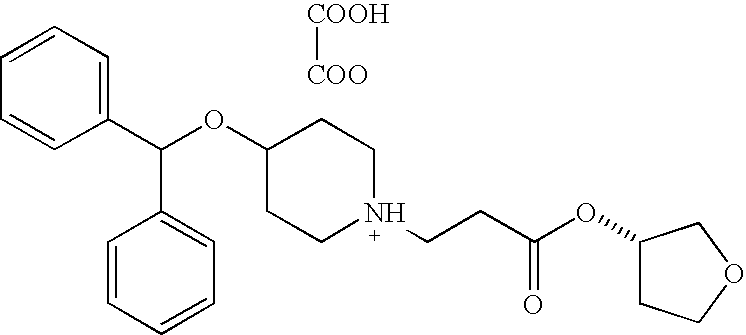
C1=CC=C(C(OC2CCN(CCC(OC3CCOC3)=O)CC2)C2=CC=CC=C2)C=C1.[COO][COOH]
